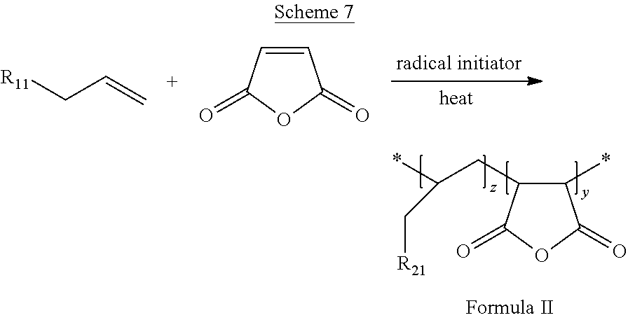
[R11]CC=C.C1=CC(=O)OC1=O.C1(*)C(CC(*)C[R21])C(=O)OC1=O
